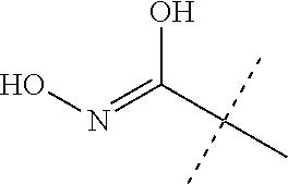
ON=C(C(C)(C)C)O
